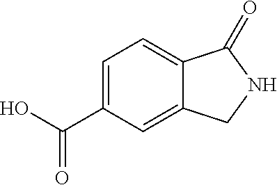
OC(C1=CC=C2C(=C1)CNC2=O)=O
